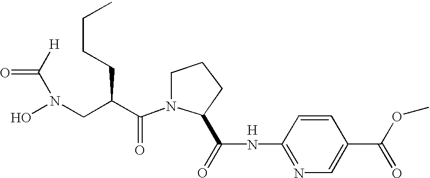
N1(C(C(CN(O)C([H])=O)CCCC)=O)C(C(=O)NC2=NC=C(C(OC)=O)C=C2)CCC1.[H]
